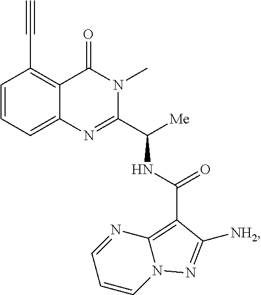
C1=CC=C2C(=C1C#C)C(=O)N(C)C(C([Me])NC(=O)C1=C3N=CC=CN3N=C1[NH2])=N2
